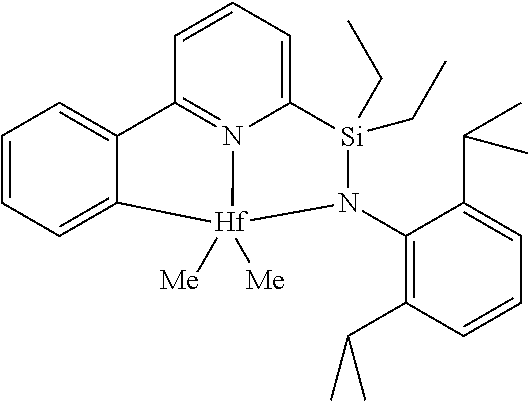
C1=CC=C2C(=C1)C1=N3C(=CC=C1)[Si](CC)(CC)N(C1=C(C(C)C)C=CC=C1C(C)C)[Hf]23([Me])[Me]
